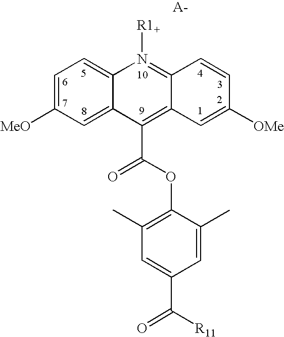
C1=C([MeO])C=C2C(=C1)N([R1+])=C1C(=C2C(OC2=C(C)C=C(C([R11])=O)C=C2C)=O)C=C([OMe])C=C1
